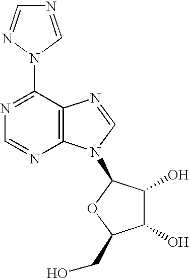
N1=C(N2N=CN=C2)C2=C(N=C1)N(C1C(O)C(O)C(CO)O1)C=N2
